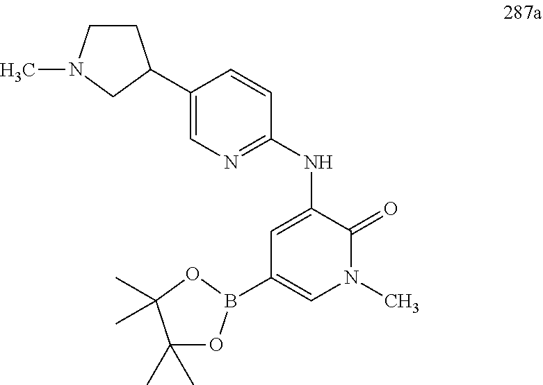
C1(B2OC(C)(C)C(C)(C)O2)=CN(C)C(=O)C(NC2=NC=C(C3CCN(C)C3)C=C2)=C1
